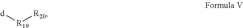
[d][R19][R20]
